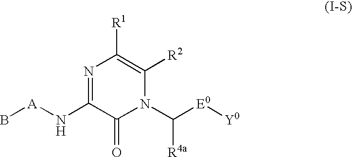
N1=C(N[A]B)C(=O)N(C([E0][Y0])[R4a])C([R2])=C1[R1]
